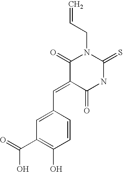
C1(C=C2C(=O)NC(=S)N(CC=C)C2=O)=CC(C(=O)O)=C(O)C=C1
